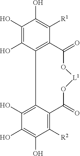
C1(O)=C(O)C2=C(C([R1])=C1O)C(=O)O[L1]OC(=O)C1=C([R2])C(O)=C(O)C(O)=C21
